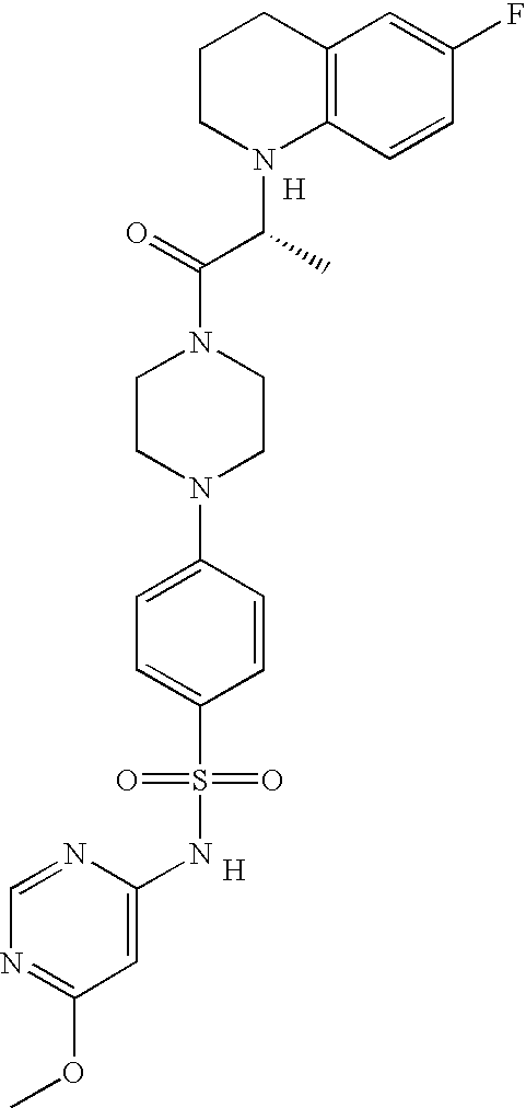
C1=NC(NS(=O)(=O)C2=CC=C(N3CCN(C(C(N4C5=C(CCC4)C=C(F)C=C5)C)=O)CC3)C=C2)=CC(OC)=N1.[H].[H]
